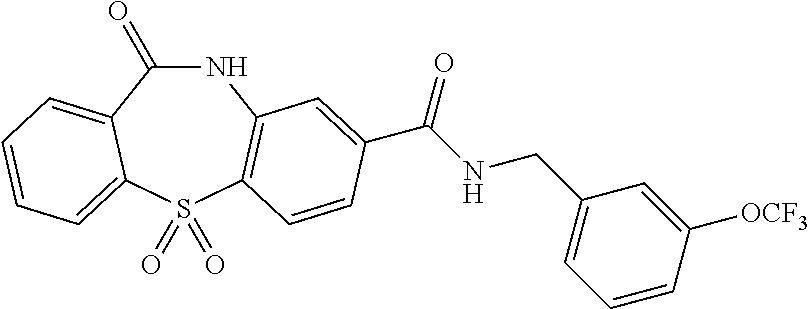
C1(=O)NC2=C(S(=O)(=O)C3=CC=CC=C13)C=CC(C(NCC1=CC=CC([OCF3])=C1)=O)=C2
